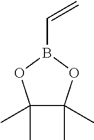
C1(C)(C)C(C)(C)OB(C=C)O1
